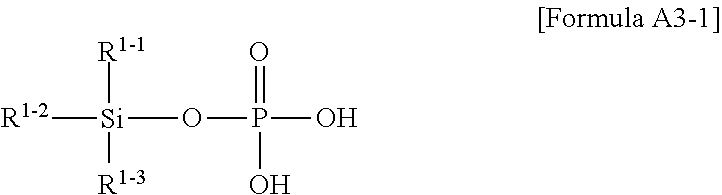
[Si]([R1-2])(OP(O)(=O)O)([R1-1])[R1-3]
